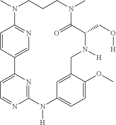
C1=C2N=C(N=C1)N([H])C1=CC=C(OC)C(=C1)CN([H])C(CO[H])C(=O)N(C)CCCN(C)C1=NC=C2C=C1
